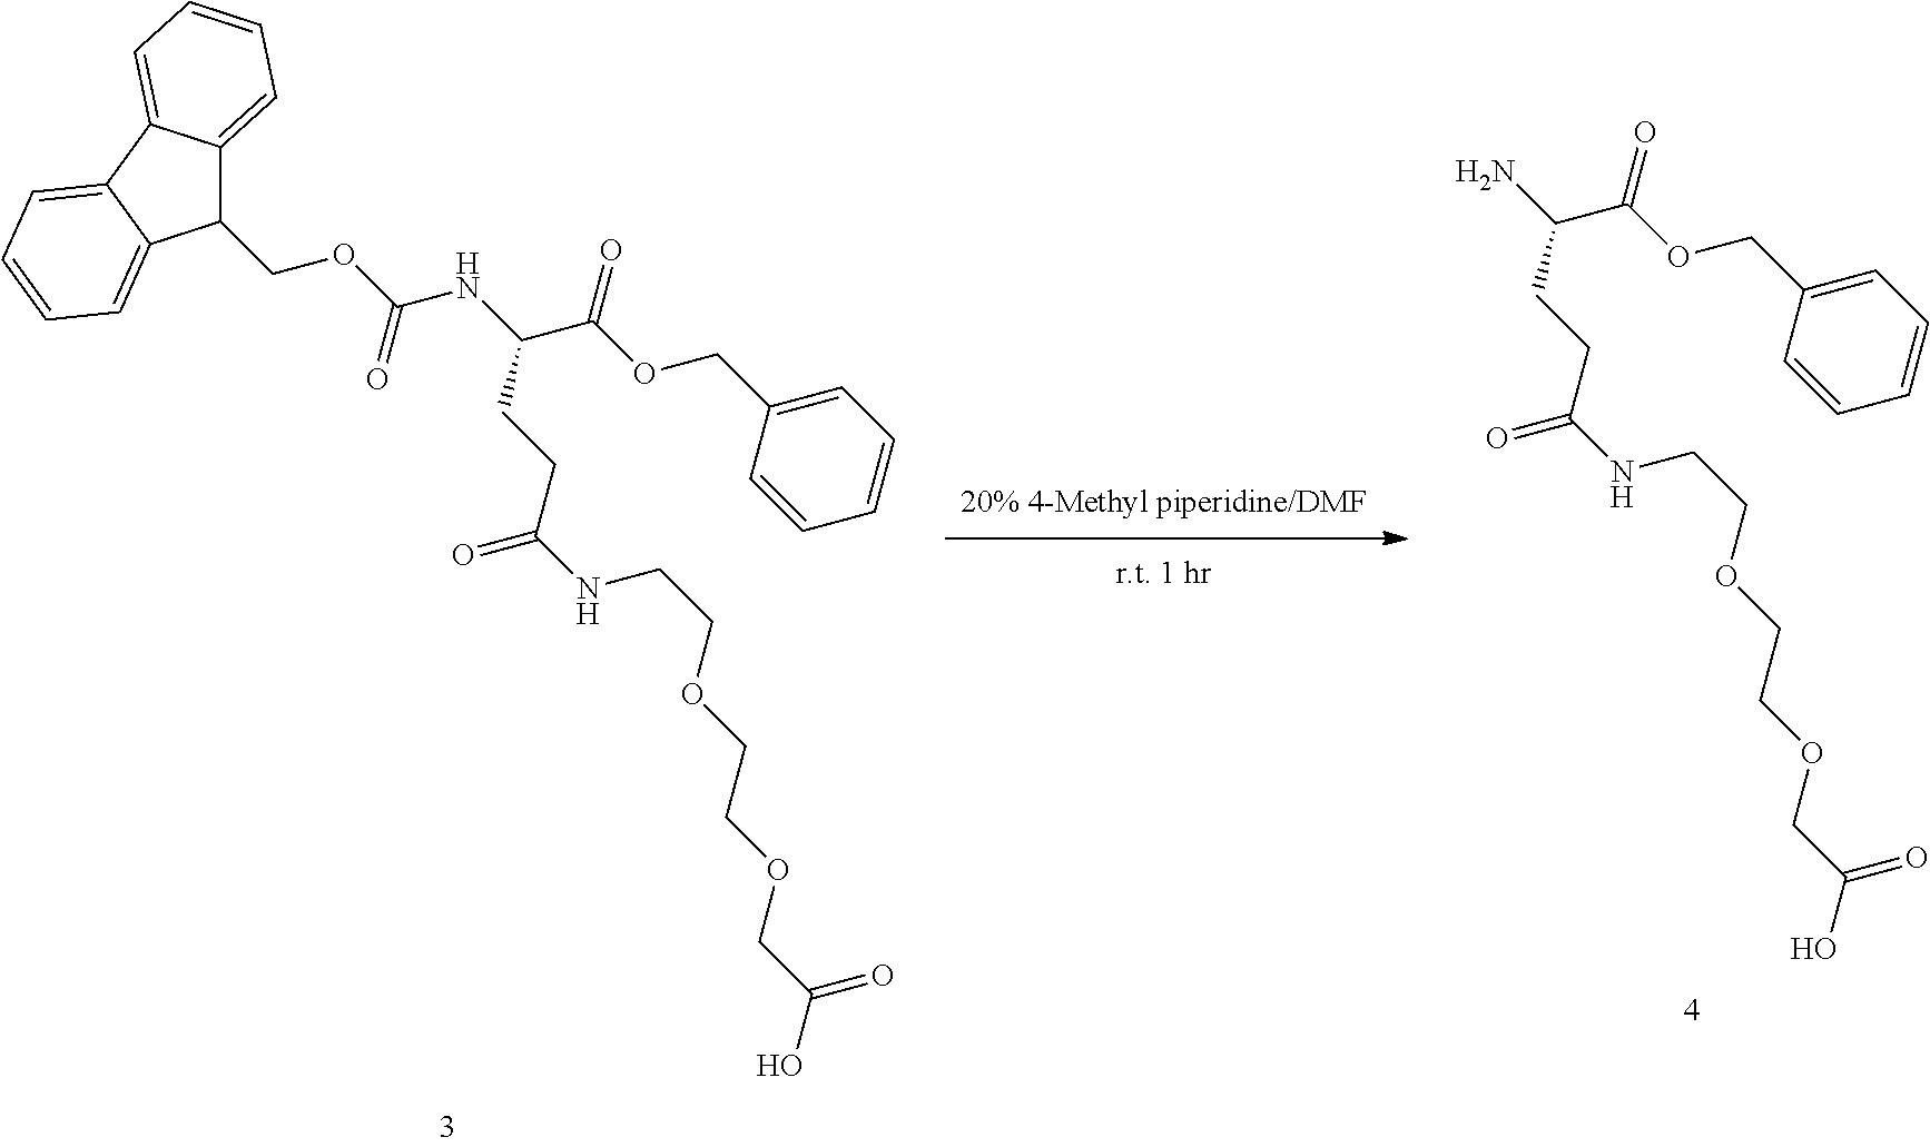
NC(C(OCC1=CC=CC=C1)=O)CCC(=O)NCCOCCOCC(=O)O.C1(COC(NC(C(OCC2=CC=CC=C2)=O)CCC(=O)NCCOCCOCC(=O)O)=O)C2=CC=CC=C2C2=CC=CC=C12
